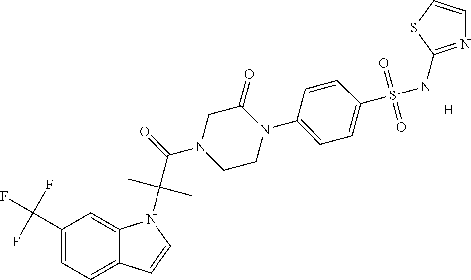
[H].C1(C(F)(F)F)=CC=C2C(=C1)N(C(C(=O)N1CCN(C3=CC=C(S(NC4=NC=CS4)(=O)=O)C=C3)C(=O)C1)(C)C)C=C2
